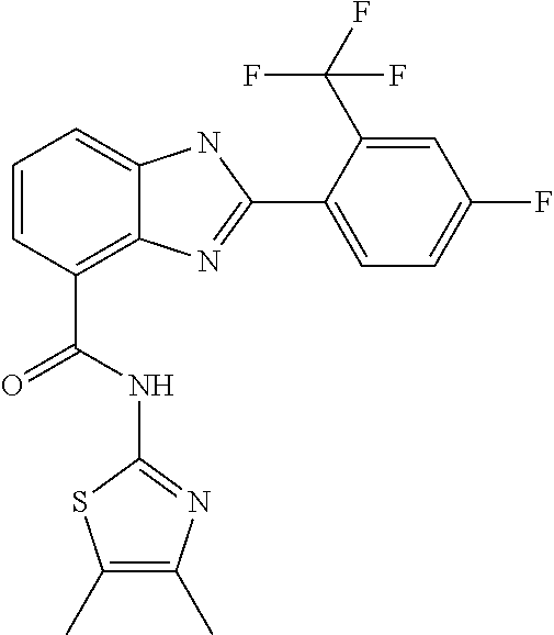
C1=CC(C(NC2=NC(C)=C(C)S2)=O)=C2C(=C1)NC(C1=CC=C(F)C=C1C(F)(F)F)=N2
